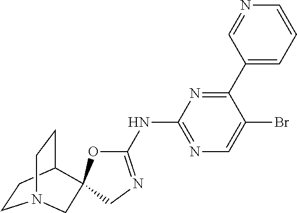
C1(NC2=NC=C(Br)C(C3=CC=CN=C3)=N2)=NCC2(O1)C1CCN(CC1)C2
